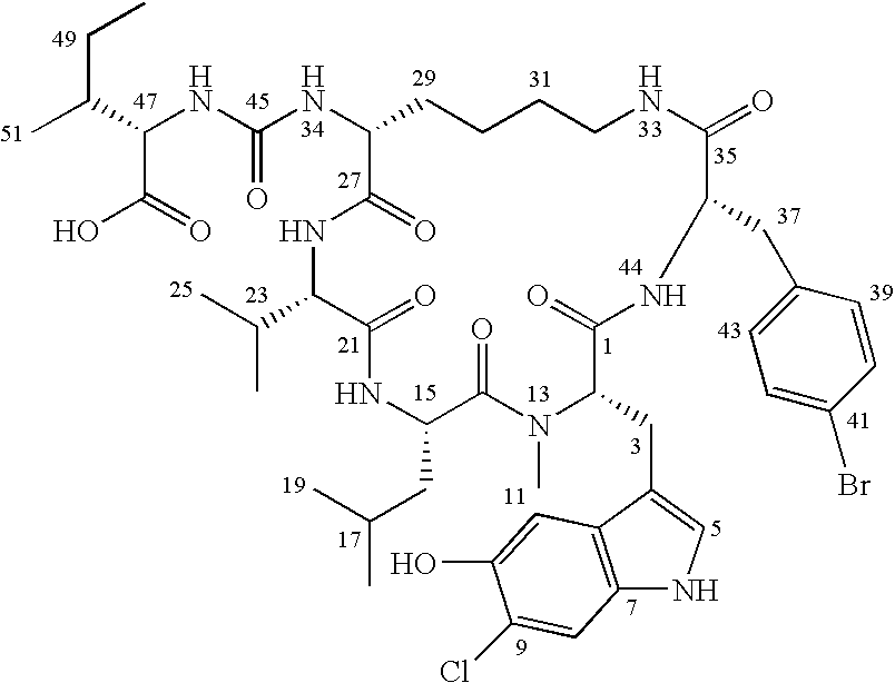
CC(C(NC(NC1CCCCNC(=O)C(CC2=CC=C(Br)C=C2)NC(=O)C(CC2=CNC3=C2C=C(O)C(Cl)=C3)N(C)C(=O)C(CC(C)C)NC(=O)C(C(C)C)NC1=O)=O)C(=O)O)CC
